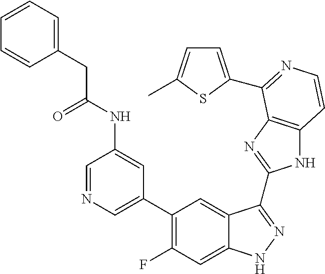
C1=C(C2=C(F)C=C3C(=C2)C(C2=NC4=C(N2)C=CN=C4C2=CC=C(C)S2)=NN3)C=C(NC(CC2=CC=CC=C2)=O)C=N1
